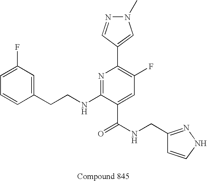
C1=CC(CCNC2=NC(C3=CN(C)N=C3)=C(F)C=C2C(NCC2=NNC=C2)=O)=CC(F)=C1
